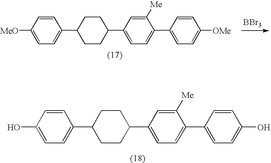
C1=C(O)C=CC(C2CCC(C3=CC=C(C4=CC=C(O)C=C4)C([Me])=C3)CC2)=C1.C1=C([MeO])C=CC(C2CCC(C3=CC=C(C4=CC=C([OMe])C=C4)C([Me])=C3)CC2)=C1.[BBr3]
